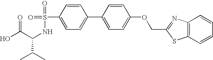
OC(C(NS(=O)(=O)C1=CC=C(C2=CC=C(OCC3=NC4=C(S3)C=CC=C4)C=C2)C=C1)C(C)C)=O
